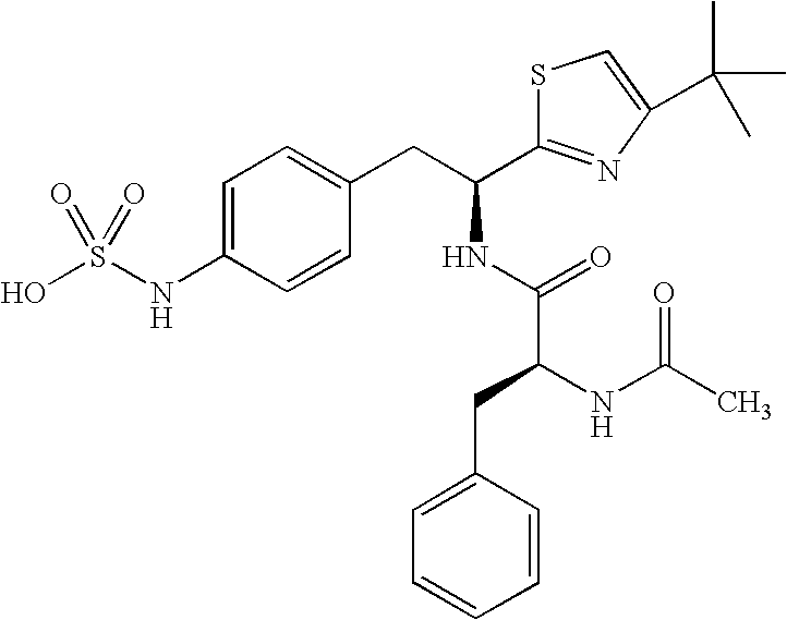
OS(NC1=CC=C(CC(NC(C(NC(C)=O)CC2=CC=CC=C2)=O)C2=NC(C(C)(C)C)=CS2)C=C1)(=O)=O
